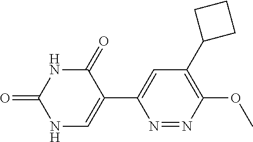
C1(=O)NC(=O)NC=C1C1=CC(C2CCC2)=C(OC)N=N1
